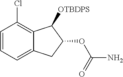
C1=CC=C2C(=C1Cl)C([OTBDPS])C(OC(N)=O)C2
